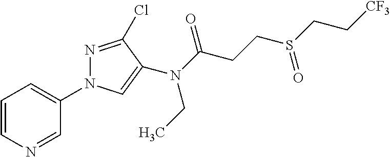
C1=CN=CC(N2N=C(Cl)C(N(C(=O)CCS(CC[CF3])=O)CC)=C2)=C1
